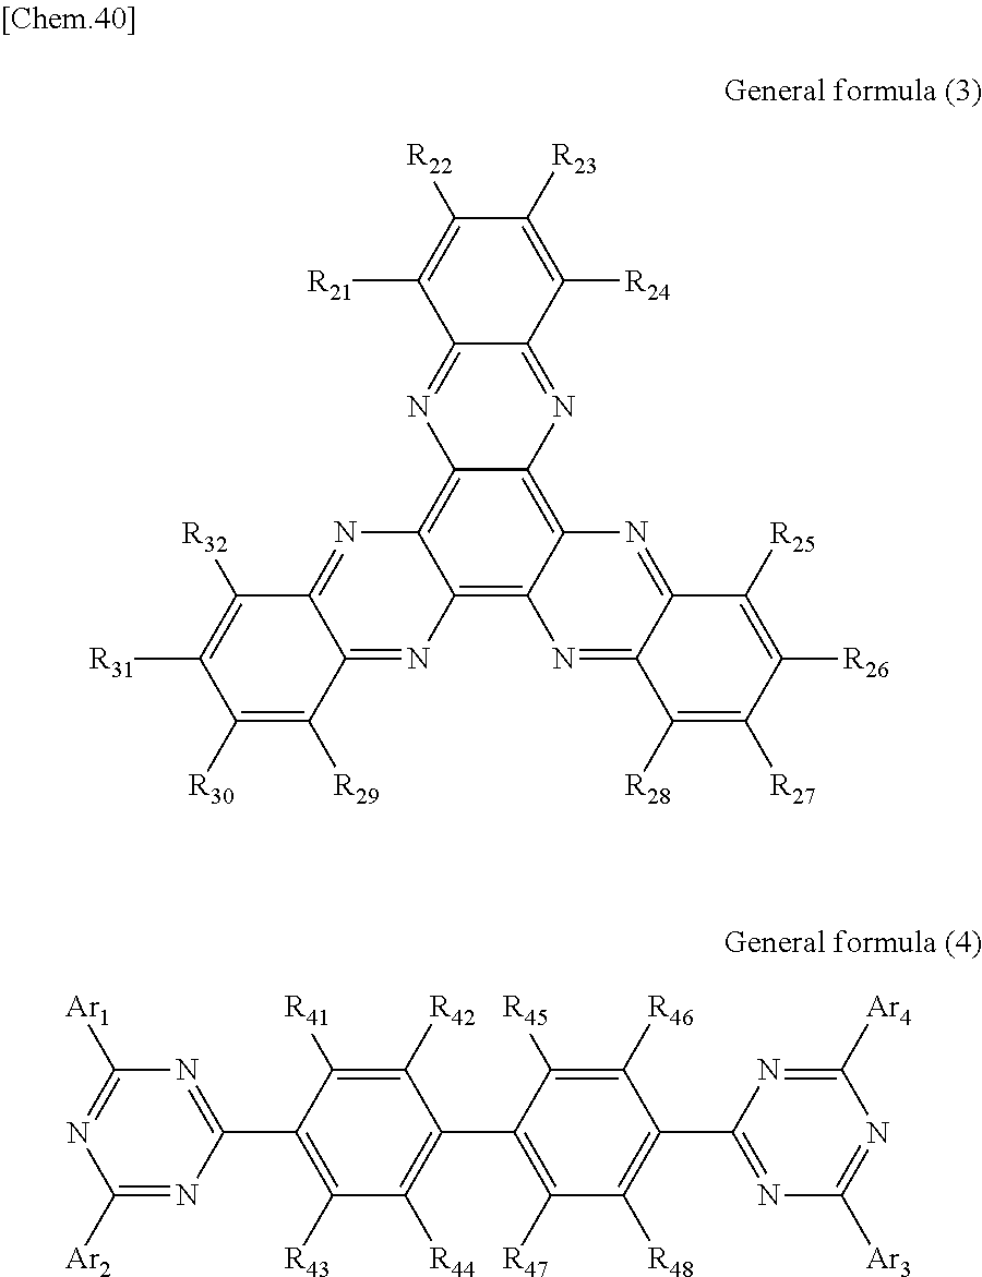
C12=C3C(=C4C(=C1N=C1C(=N2)C([R29])=C([R30])C([R31])=C1[R32])N=C1C(=N4)C([R24])=C([R23])C([R22])=C1[R21])N=C1C(=N3)C([R28])=C([R27])C([R26])=C1[R25].C1([Ar2])=NC(C2=C([R43])C([R44])=C(C3=C([R47])C([R48])=C(C4=NC([Ar3])=NC([Ar4])=N4)C([R46])=C3[R45])C([R42])=C2[R41])=NC([Ar1])=N1
